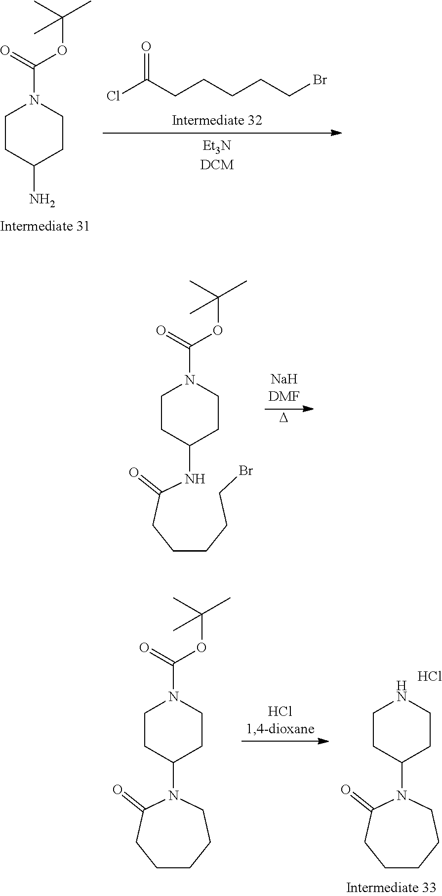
C1CC(N)CCN1C(OC(C)(C)C)=O.ClC(CCCCCBr)=O.C1CC(NC(CCCCCBr)=O)CCN1C(OC(C)(C)C)=O.[D].C1CC(N2C(=O)CCCCC2)CCN1C(OC(C)(C)C)=O.C1CC(N2C(=O)CCCCC2)CCN1.Cl
